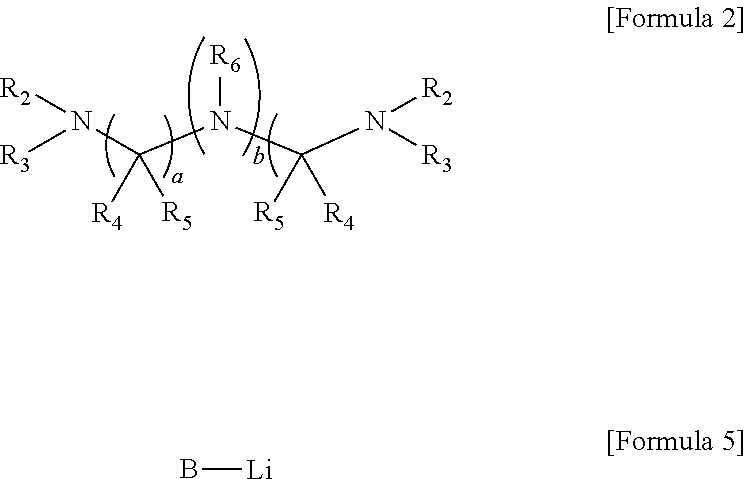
[R3]N(C(N(C(N([R3])[R2])([R5])[R4])[R6])([R4])[R5])[R2].B[Li]
